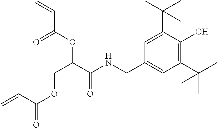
C=CC(OC(C(NCC1=CC(C(C)(C)C)=C(O)C(C(C)(C)C)=C1)=O)COC(=O)C=C)=O
